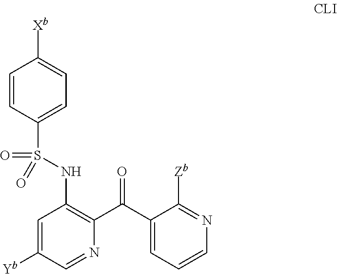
C1=C([Yb])C=NC(C(C2=CC=CN=C2[Zb])=O)=C1NS(=O)(=O)C1=CC=C([Xb])C=C1
